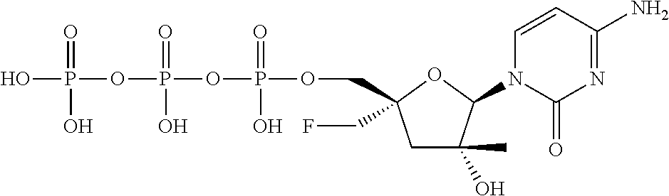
C1C(O)(C)C(N2C(=O)N=C(N)C=C2)OC1(CF)COP(OP(OP(O)(=O)O)(=O)O)(=O)O
